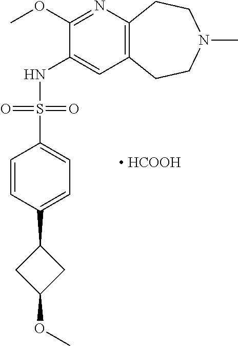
C1(OC)=NC2=C(C=C1NS(C1=CC=C(C3CC(OC)C3)C=C1)(=O)=O)CCN(C)CC2.[ HCOOH]
